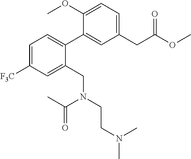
C1=C([F3C])C=C(CN(CCN(C)C)C(C)=O)C(C2=CC(CC(OC)=O)=CC=C2OC)=C1
